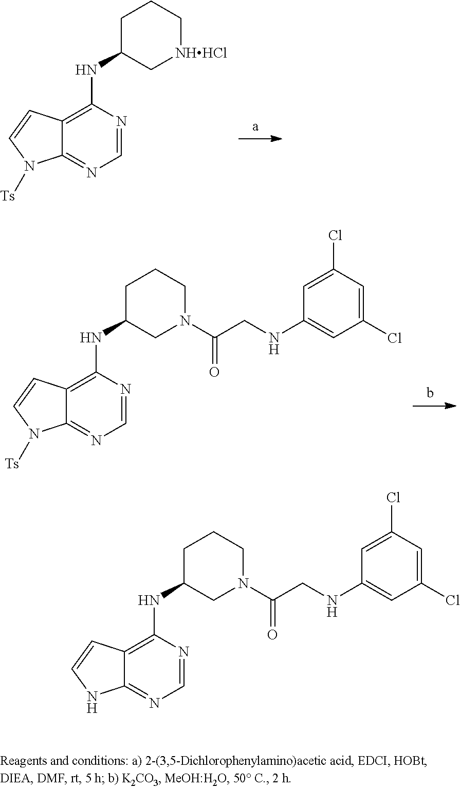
C1=NC(NC2C[NHHCl]CCC2)=C2C(=N1)N([Ts])C=C2.C1=NC(NC2CN(C(CNC3=CC(Cl)=CC(Cl)=C3)=O)CCC2)=C2C(=N1)N([Ts])C=C2.C1=NC(NC2CN(C(CNC3=CC(Cl)=CC(Cl)=C3)=O)CCC2)=C2C(=N1)NC=C2
